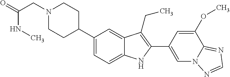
N1(CC(=O)NC)CCC(C2=CC=C3C(=C2)C(CC)=C(C2=CN4C(=NC=N4)C(OC)=C2)N3)CC1
